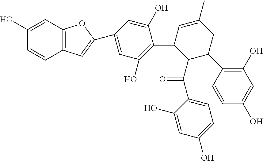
C12=C(C=C(O)C=C1)OC(C1=CC(O)=C(C3C(C(C4=CC=C(O)C=C4O)=O)C(C4=C(O)C=C(O)C=C4)CC(C)=C3)C(O)=C1)=C2
